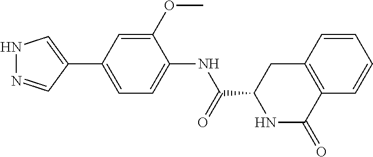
N1=CC(C2=CC=C(NC(=O)C3CC4=C(C(=O)N3)C=CC=C4)C(OC)=C2)=CN1
